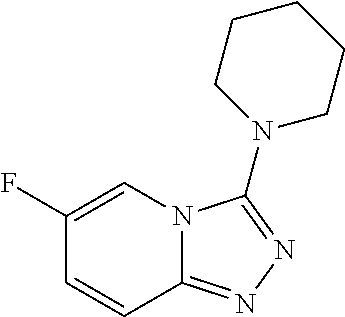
C1(F)=CN2C(=NN=C2N2CCCCC2)C=C1
